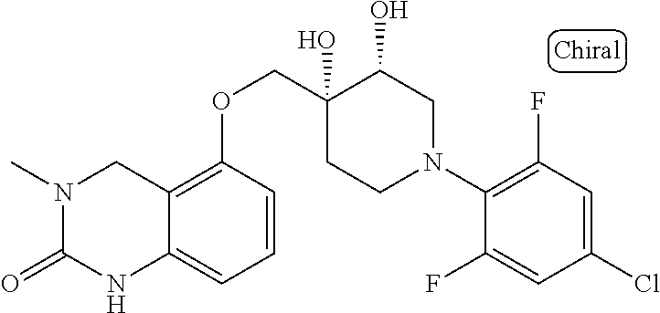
C1(N2CC(O)C(O)(COC3=C4C(=CC=C3)NC(=O)N(C)C4)CC2)=C(F)C=C(Cl)C=C1F
